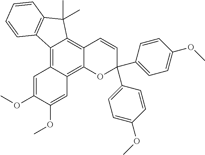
C12=C3C(=C4C(=C1C(C)(C)C1=C2C=CC=C1)C=CC(C1=CC=C(OC)C=C1)(C1=CC=C(OC)C=C1)O4)C=C(OC)C(OC)=C3
